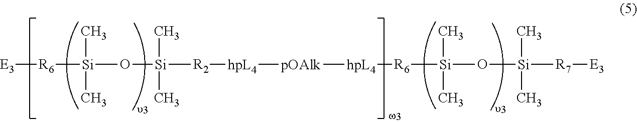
[E3][R6][Si](C)(C)O[Si](C)(C)[R2][hpL4][pOAlk][hpL4][R6][Si](C)(C)O[Si](C)(C)[R7][E3]
